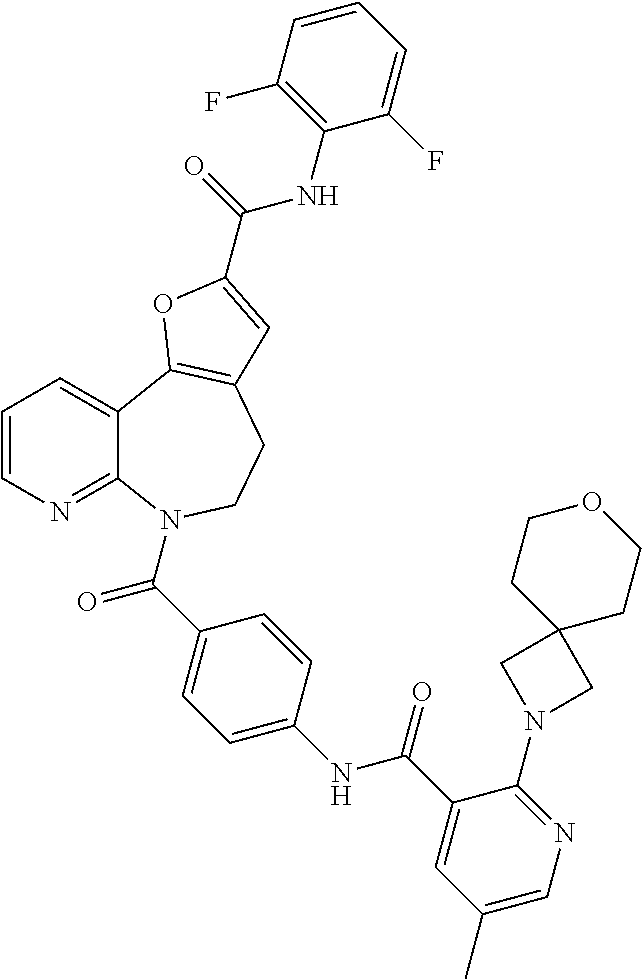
C12=NC=CC=C1C1=C(CCN2C(C2=CC=C(NC(C3=CC(C)=CN=C3N3CC4(C3)CCOCC4)=O)C=C2)=O)C=C(C(=O)NC2=C(F)C=CC=C2F)O1
